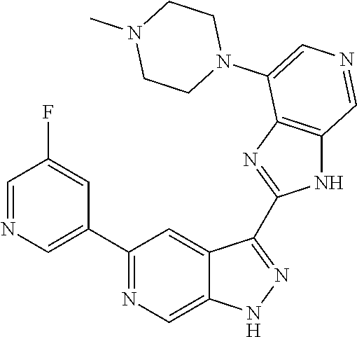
C1(C2=CN=CC(F)=C2)=NC=C2C(=C1)C(C1=NC3=C(N1)C=NC=C3N1CCN(C)CC1)=NN2
